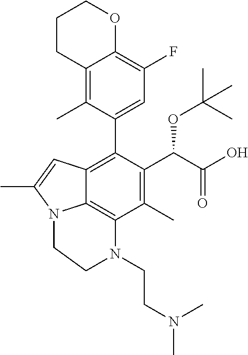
C1(C)=C(C(C(O)=O)OC(C)(C)C)C(C2=CC(F)=C3C(=C2C)CCCO3)=C2C3=C1N(CCN(C)C)CCN3C(C)=C2
